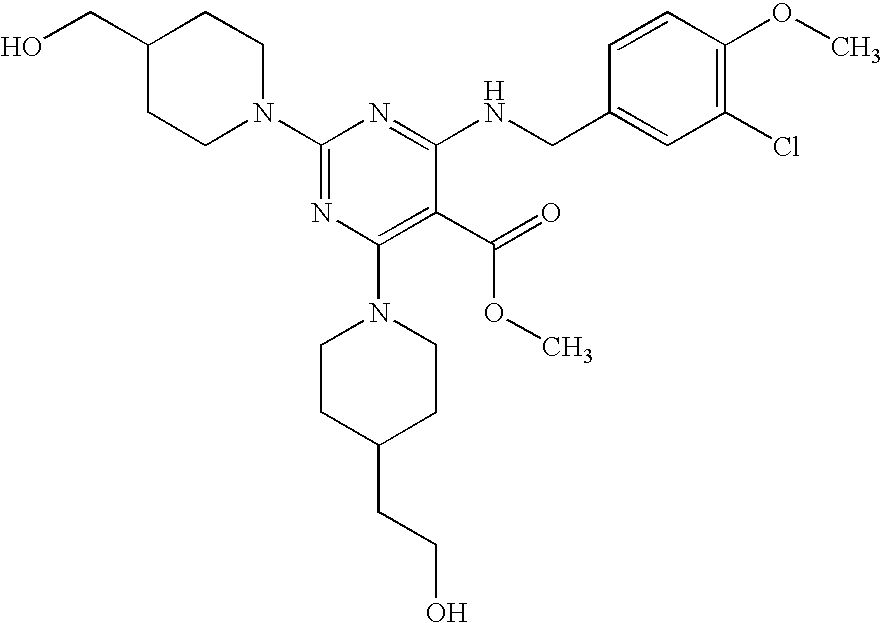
C1N(C2=NC(N3CCC(CCO)CC3)=C(C(=O)OC)C(NCC3=CC(Cl)=C(OC)C=C3)=N2)CCC(CO)C1
